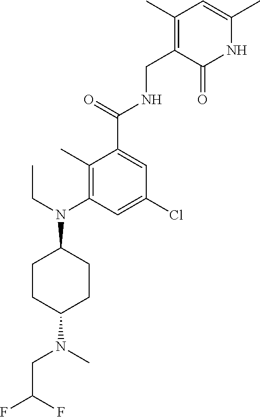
C1(C)=C(N(CC)C2CCC(N(CC(F)F)C)CC2)C=C(Cl)C=C1C(=O)NCC1=C(C)C=C(C)NC1=O
